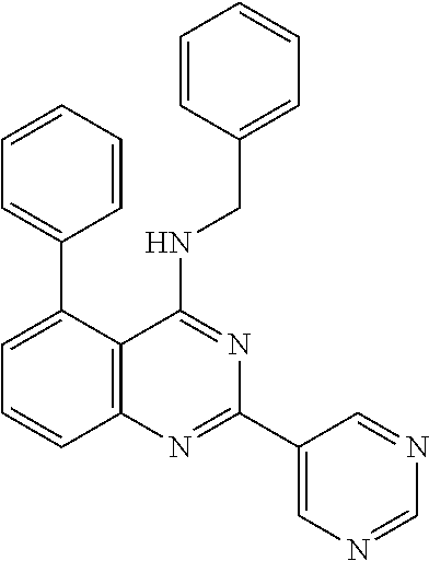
C1=CC=CC=C1C1=CC=CC2=C1C(NCC1=CC=CC=C1)=NC(C1=CN=CN=C1)=N2
